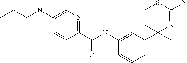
C1(NC(C2=NC=C(NCCC)C=C2)=O)=CC(C2(C)N=C(N)SCC2)CC=C1
